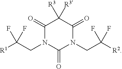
C1(=O)N(CC([R1])(F)F)C(=O)N(CC([R2])(F)F)C(=O)C1([R3])[R3]
